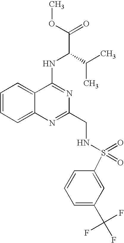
C12=CC=CC=C1N=C(CNS(=O)(=O)C1=CC(C(F)(F)F)=CC=C1)N=C2NC(C(=O)OC)C(C)C
